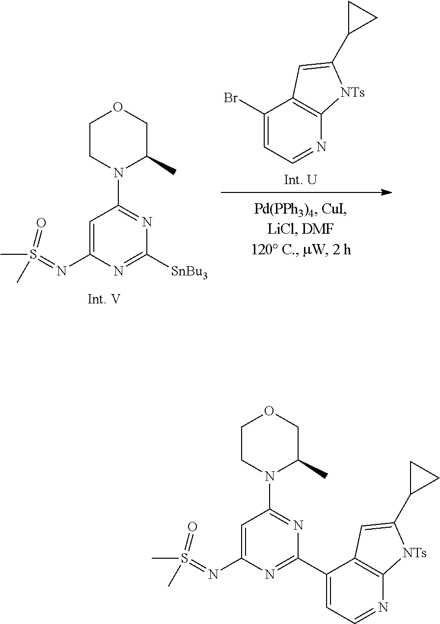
BrC1=CC=NC2=C1C=C(C1CC1)[NTs]2.C1CN(C2=NC([SnBu3])=NC(N=S(C)(=O)C)=C2)C(C)CO1.C1CN(C2=NC(C3=CC=NC4=C3C=C(C3CC3)[NTs]4)=NC(N=S(C)(=O)C)=C2)C(C)CO1
